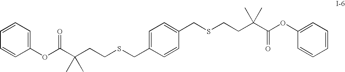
C1=CC=C(OC(C(CCSCC2=CC=C(CSCCC(C(OC3=CC=CC=C3)=O)(C)C)C=C2)(C)C)=O)C=C1
